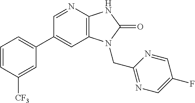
C1(C2=CC=CC([CF3])=C2)=CC2=C(N=C1)NC(=O)N2CC1=NC=C(F)C=N1
